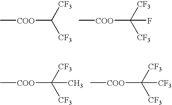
C[COO]C([CF3])[CF3].C[COO]C([CF3])([CF3])F.C[COO]C([CF3])([CF3])C.C[COO]C([CF3])([CF3])[CF3]
